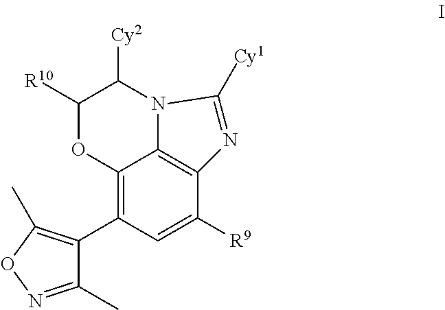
C12=C(C3=C(C)ON=C3C)C=C([R9])C3=C1N(C([Cy2])C([R10])O2)C([Cy1])=N3
